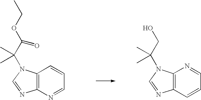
C12=C(N=CC=C1)N=CN2C(C(OCC)=O)(C)C.C12=C(C=CC=N1)N=CN2C(CO)(C)C
